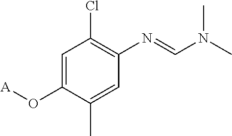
C1=C(O[A])C(C)=CC(N=CN(C)C)=C1Cl
